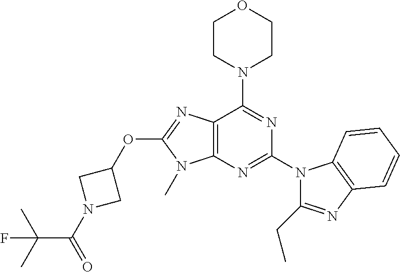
C12=C(N=C(N3C(CC)=NC4=C3C=CC=C4)N=C1N1CCOCC1)N(C)C(OC1CN(C(=O)C(C)(C)F)C1)=N2
